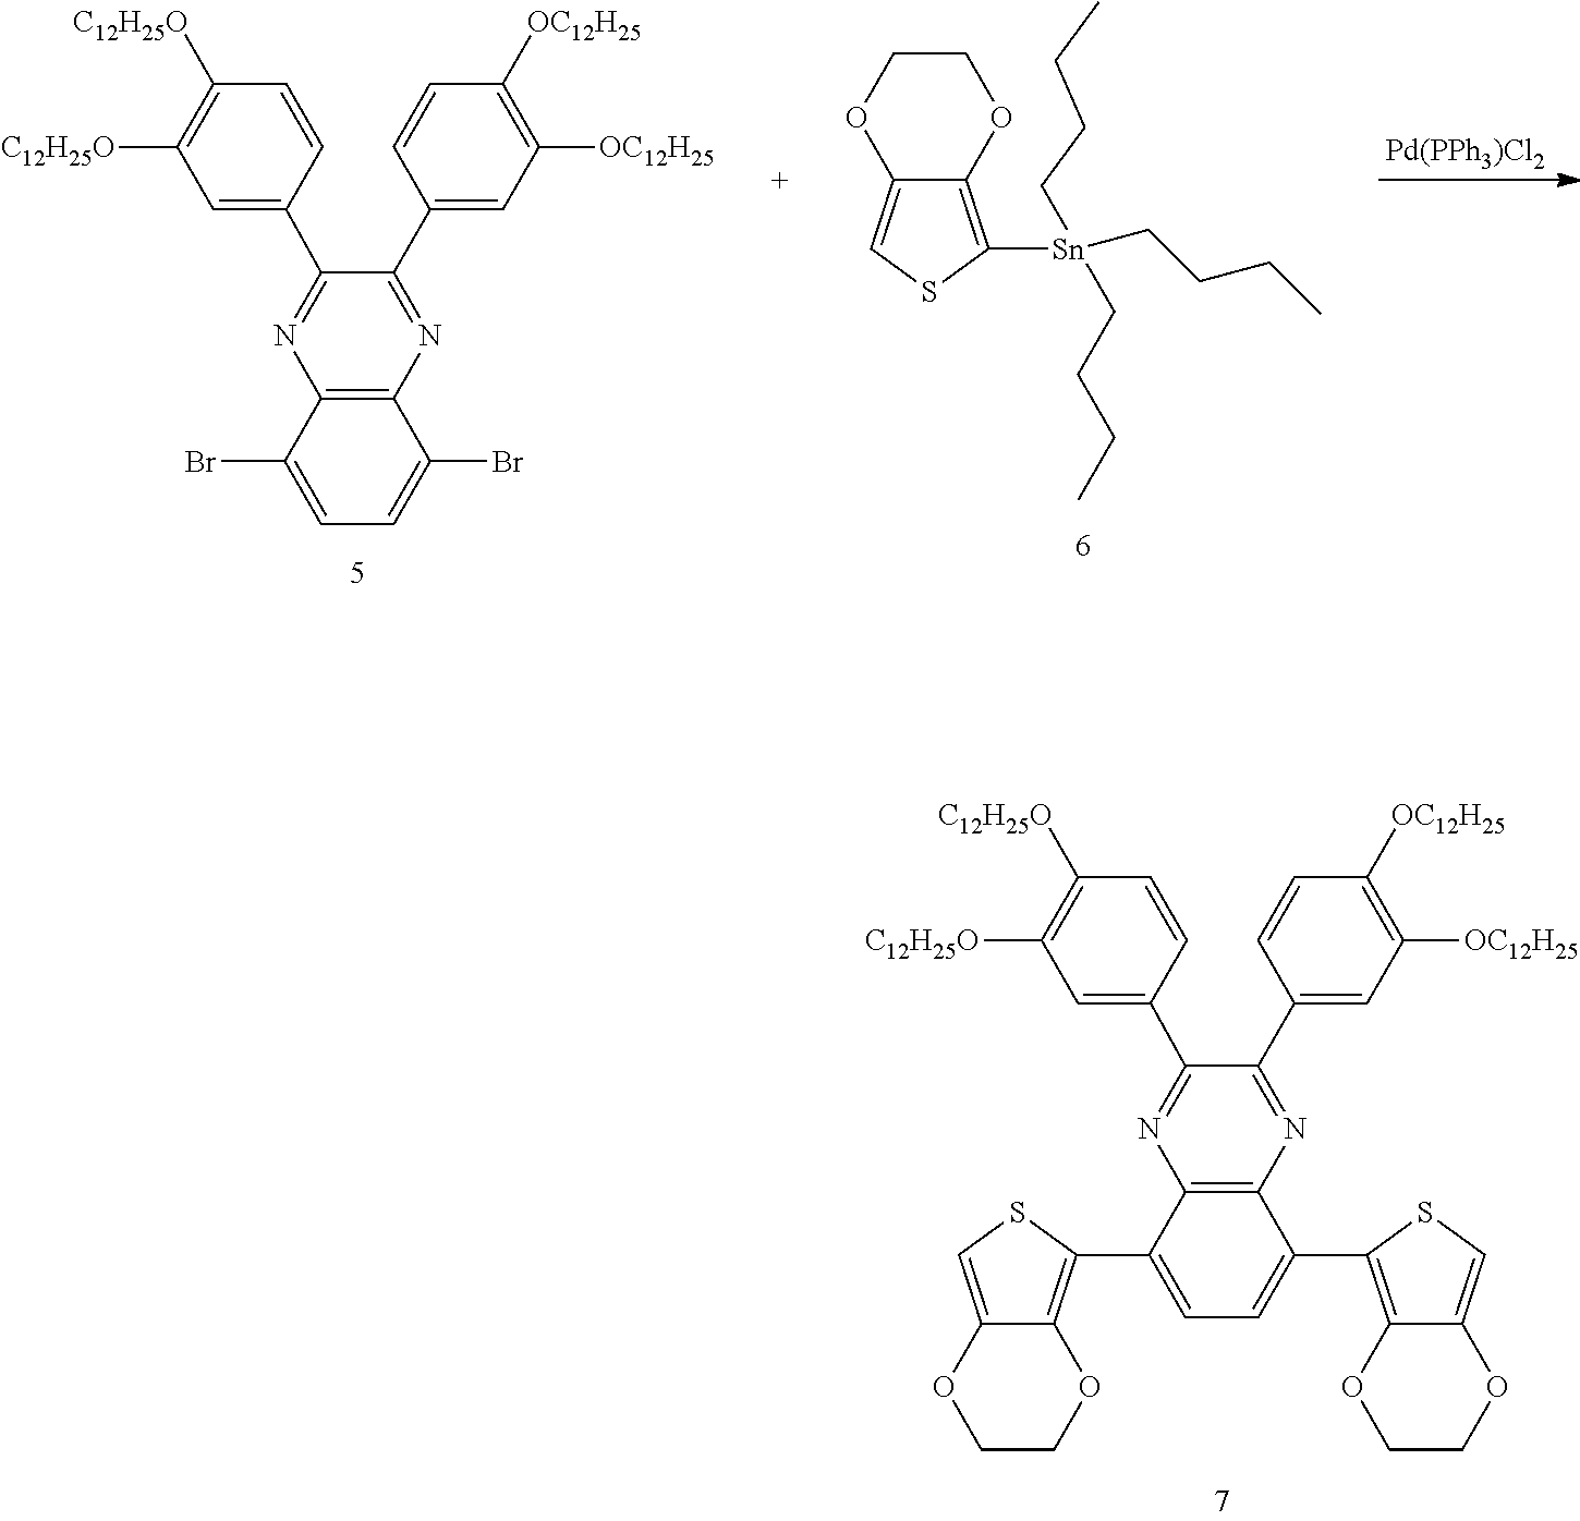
C1=CC(C2=NC3=C(N=C2C2=CC([OC12H25])=C([OC12H25])C=C2)C(Br)=CC=C3Br)=CC([C12H25O])=C1[C12H25O].C1COC2=CSC([Sn](CCCC)(CCCC)CCCC)=C2O1.[Pd(PPh3)Cl2].C1=CC(C2=NC3=C(N=C2C2=CC([OC12H25])=C([OC12H25])C=C2)C(C2=C4C(=CS2)OCCO4)=CC=C3C2=C3C(=CS2)OCCO3)=CC([C12H25O])=C1[C12H25O]
